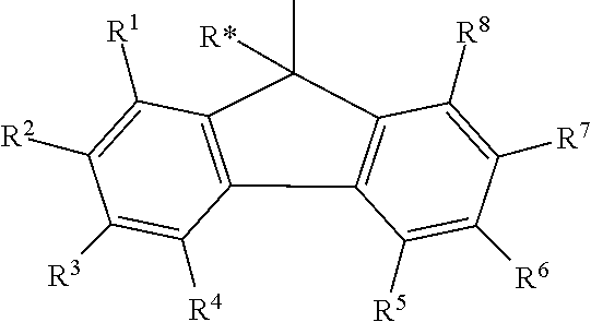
C12=C(C(C)([R*])C3=C1C([R5])=C([R6])C([R7])=C3[R8])C([R1])=C([R2])C([R3])=C2[R4]
